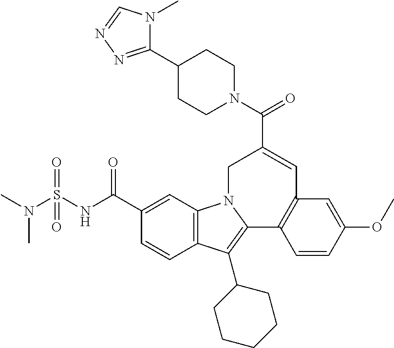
C12=C(C=C(C(NS(N(C)C)(=O)=O)=O)C=C1)N1C(=C2C2CCCCC2)C2=C(C=C(OC)C=C2)C=C(C(=O)N2CCC(C3=NN=CN3C)CC2)C1
